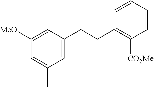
C1=C(CCC2=C([CO2Me])C=CC=C2)C=C([MeO])C=C1C
